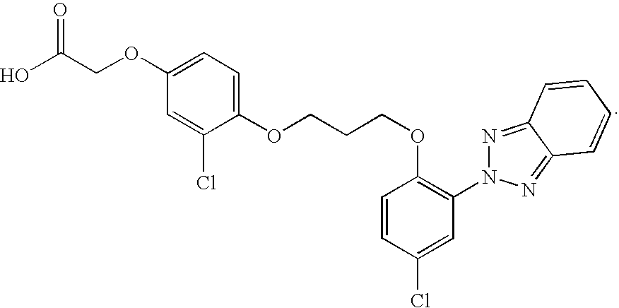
C1=CC(OCCCOC2=CC=C(OCC(O)=O)C=C2Cl)=C(N2N=C3C(=N2)C=CC=C3)C=C1Cl
